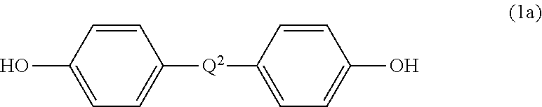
C1=CC(O)=CC=C1[Q2]C1=CC=C(O)C=C1
